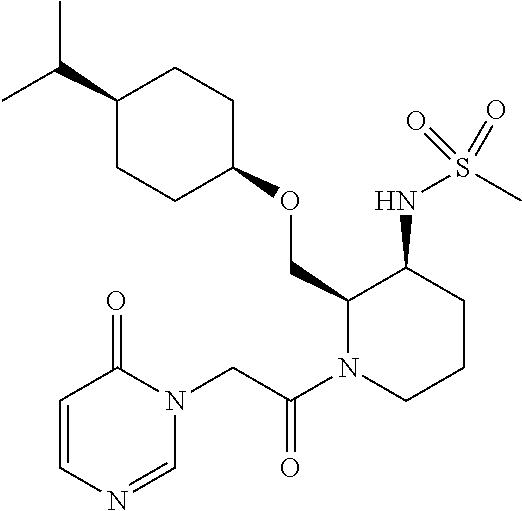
C(C)(C)C1CCC(OCC2N(C(CN3C(=O)C=CN=C3)=O)CCCC2NS(C)(=O)=O)CC1
